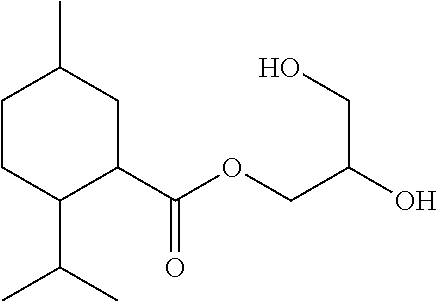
C1CC(C(C)C)C(C(OCC(O)CO)=O)CC1C
